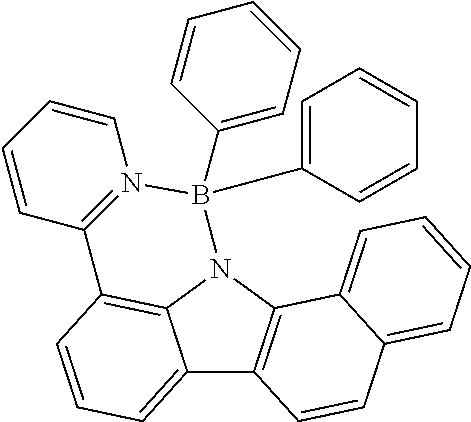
C12=CC=CC3=C1N(C1=C2C=CC2=CC=CC=C12)B(C1=CC=CC=C1)(C1=CC=CC=C1)N1=C3C=CC=C1
